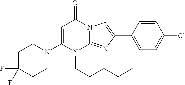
C1C(F)(F)CCN(C2=CC(=O)N3C(=NC(C4=CC=C(Cl)C=C4)=C3)N2CCCCC)C1
